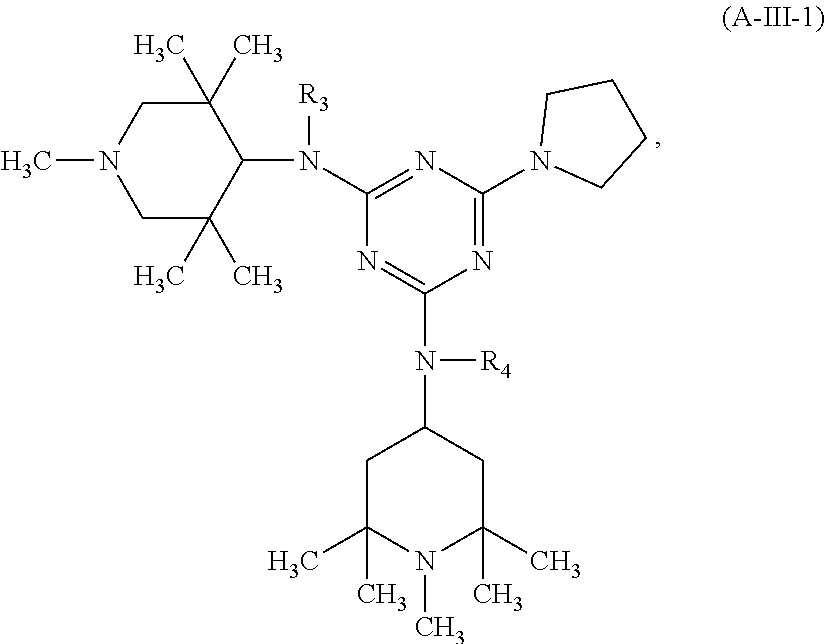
C1(C)(C)CN(C)CC(C)(C)C1N(C1=NC(N2CCCC2)=NC(N(C2CC(C)(C)N(C)C(C)(C)C2)[R4])=N1)[R3]
